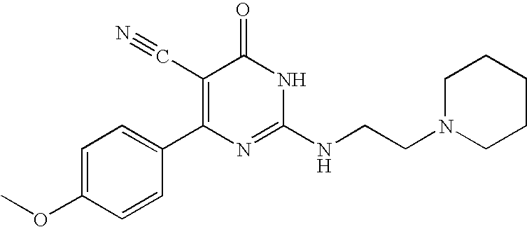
C1=CC(C2=C(C#N)C(=O)NC(NCCN3CCCCC3)=N2)=CC=C1OC
